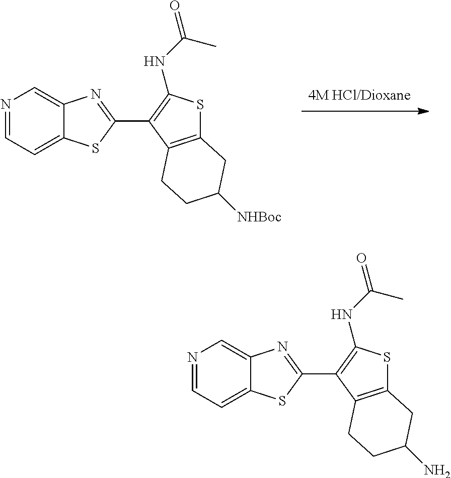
C1=NC=C2C(=C1)SC(C1=C(NC(=O)C)SC3=C1CCC([NHBoc])C3)=N2.C1=NC=C2C(=C1)SC(C1=C(NC(=O)C)SC3=C1CCC(N)C3)=N2
